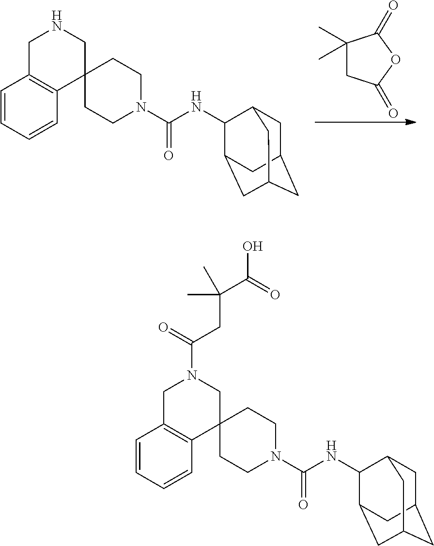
C1C2=C(C3(CN1)CCN(C(NC1C4CC5CC(CC1C5)C4)=O)CC3)C=CC=C2.C1(C)(C)CC(=O)OC1=O.C1C2=C(C3(CN1C(=O)CC(C(=O)O)(C)C)CCN(C(NC1C4CC5CC(CC1C5)C4)=O)CC3)C=CC=C2
